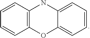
C1=CC2=C(C=C1)OC1=CC=CC=C1N2
